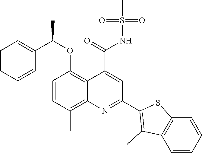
C1=CC(C)=C2C(=C1OC(C1=CC=CC=C1)C)C(C(=O)NS(C)(=O)=O)=CC(C1=C(C)C3=C(S1)C=CC=C3)=N2
